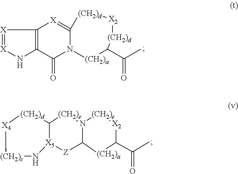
C12=C(C(=O)N3C(=[X]1)[(CH2)d][X2][(CH2)d]C(C(=O)C)[(CH2)a]3)N[X]=[X]2.C12[X5]([Z]C3N([(CH2)e]1)[(CH2)e][X2]C(C(C)=O)[(CH2)a]3)N[(CH2)c][X4][(CH2)d]2
